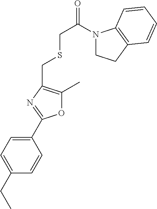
O1C(C)=C(CSCC(=O)N2CCC3=C2C=CC=C3)N=C1C1=CC=C(CC)C=C1
